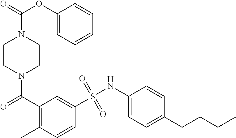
N1(C(=O)C2=C(C)C=CC(S(NC3=CC=C(CCCC)C=C3)(=O)=O)=C2)CCN(C(OC2=CC=CC=C2)=O)CC1
